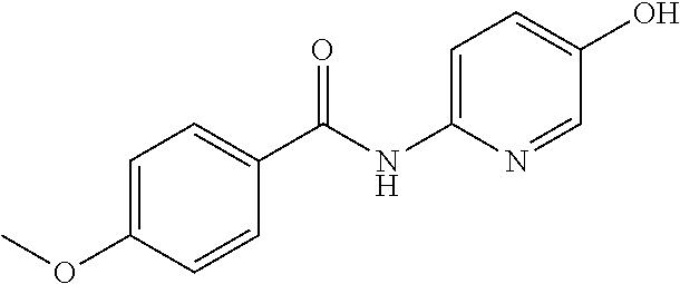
C1(C(NC2=CC=C(O)C=N2)=O)=CC=C(OC)C=C1
